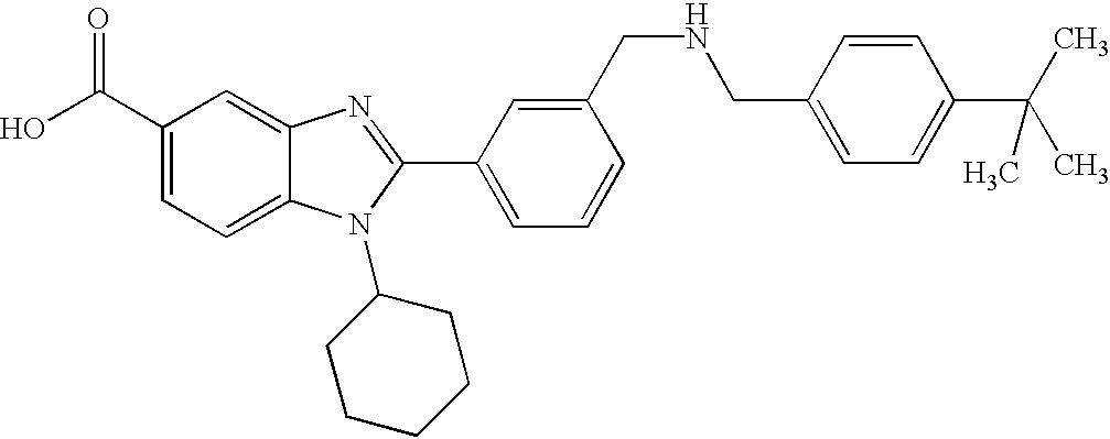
OC(C1=CC=C2C(=C1)N=C(C1=CC=CC(CNCC3=CC=C(C(C)(C)C)C=C3)=C1)N2C1CCCCC1)=O
